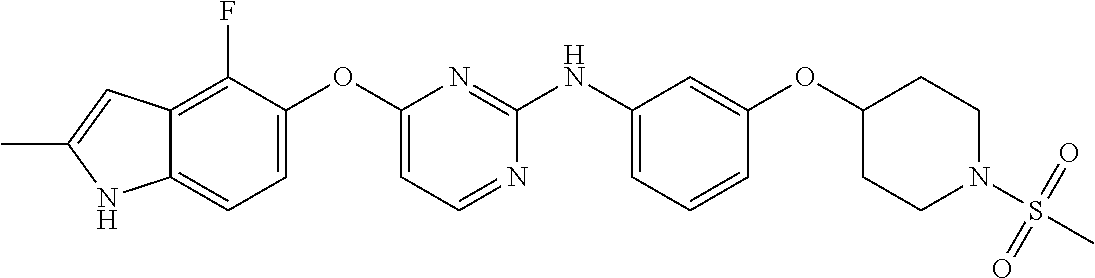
C12=C(F)C(OC3=CC=NC(NC4=CC=CC(OC5CCN(S(C)(=O)=O)CC5)=C4)=N3)=CC=C1NC(C)=C2
